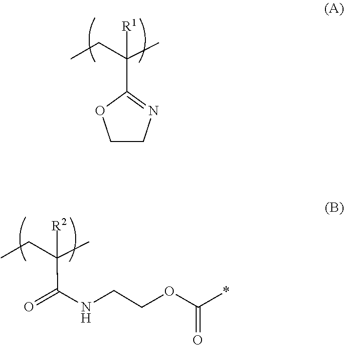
O=C(C(CC)([R2])C)NCCOC(=O)*.C(C1=NCCO1)(CC)([R1])C
